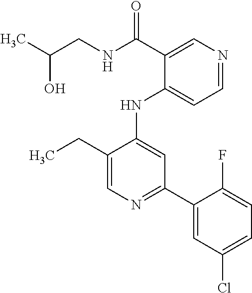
CC(CNC(C1=CN=CC=C1NC1=CC(C2=CC(Cl)=CC=C2F)=NC=C1CC)=O)O
